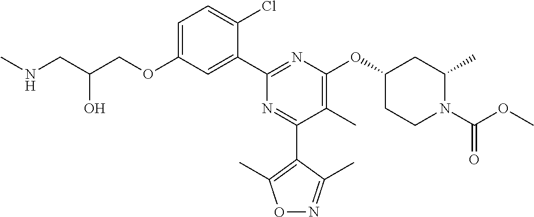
C1=C(OCC(CNC)O)C=C(C2=NC(OC3CC(C)N(C(=O)OC)CC3)=C(C)C(C3=C(C)ON=C3C)=N2)C(Cl)=C1
